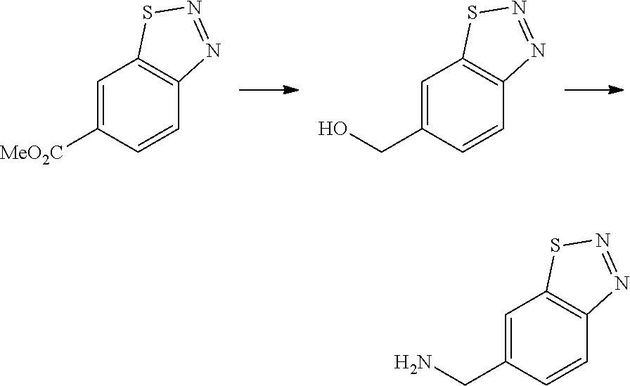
C1=C([MeO2C])C=CC2=C1SN=N2.C1=C(CO)C=CC2=C1SN=N2.C1=C(CN)C=CC2=C1SN=N2
